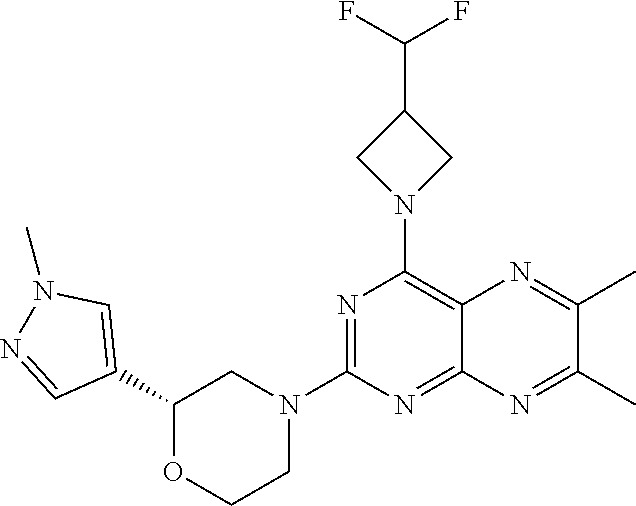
N1=C(N2CC(C3=CN(C)N=C3)OCC2)N=C2C(=C1N1CC(C(F)F)C1)N=C(C)C(C)=N2
